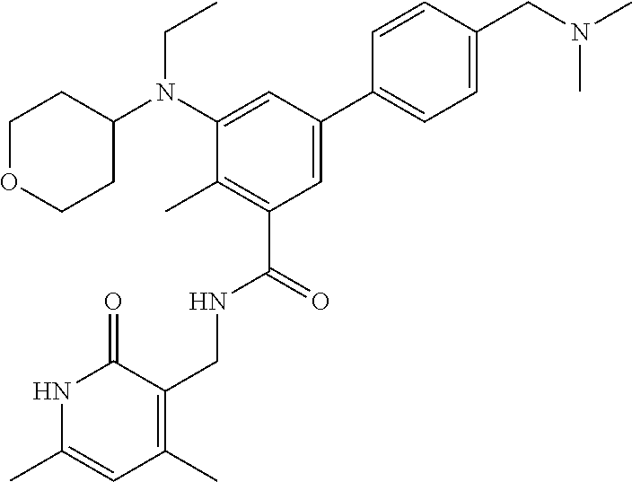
N(CC)(C1=CC(C2=CC=C(CN(C)C)C=C2)=CC(C(NCC2=C(C)C=C(C)NC2=O)=O)=C1C)C1CCOCC1
